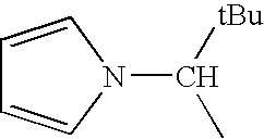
C1=CN(C([tBu])C)C=C1
